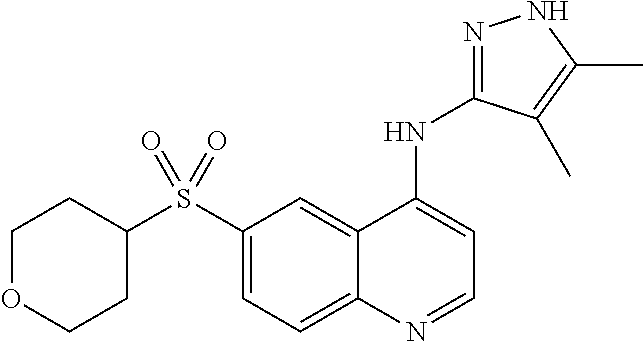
C1(S(C2CCOCC2)(=O)=O)=CC=C2C(=C1)C(NC1=NNC(C)=C1C)=CC=N2
